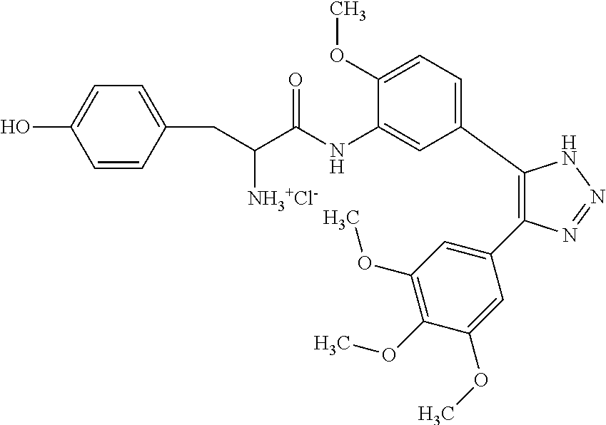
C1(C2=CC=C(OC)C(NC(C(CC3=CC=C(O)C=C3)[NH3+Cl-])=O)=C2)=C(C2=CC(OC)=C(OC)C(OC)=C2)N=NN1
